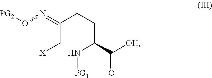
C(C[X])(CCC(N[PG1])C([OH])=O)=NO[PG2]
